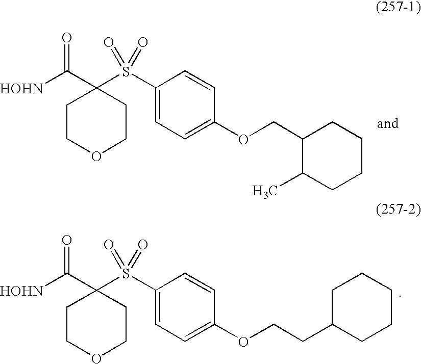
[HOHN]C(C1(S(C2=CC=C(OCC3C(C)CCCC3)C=C2)(=O)=O)CCOCC1)=O.[HOHN]C(C1(S(C2=CC=C(OCCC3CCCCC3)C=C2)(=O)=O)CCOCC1)=O
